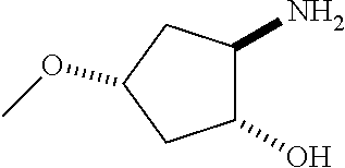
C1(N)C(O)CC(OC)C1
